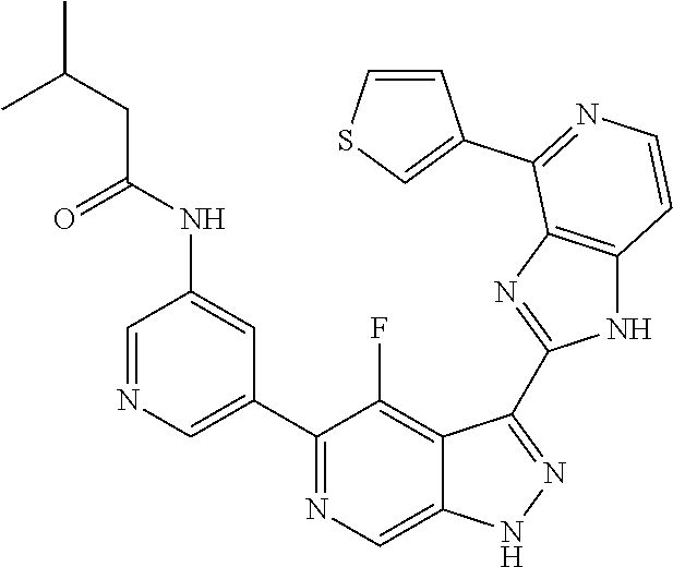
C1=NC=C(C2=NC=C3C(=C2F)C(C2=NC4=C(N2)C=CN=C4C2=CSC=C2)=NN3)C=C1NC(CC(C)C)=O
